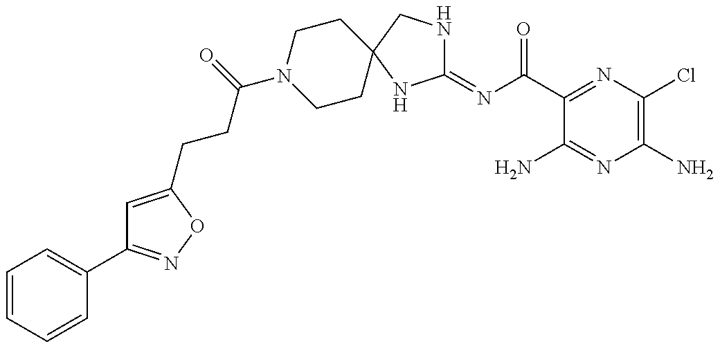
C1=CC=CC(C2=NOC(CCC(N3CCC4(CC3)CNC(=NC(C3=NC(Cl)=C(N)N=C3N)=O)N4)=O)=C2)=C1
